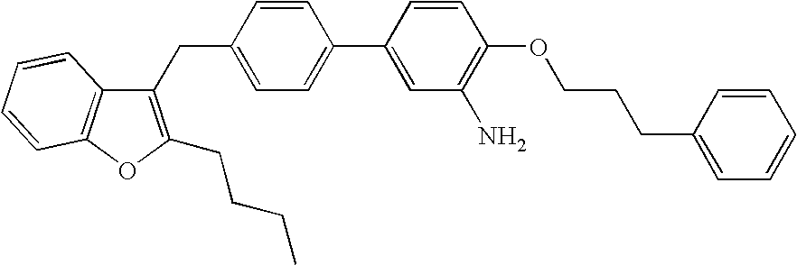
C1(CC2=CC=C(C3=CC(N)=C(OCCCC4=CC=CC=C4)C=C3)C=C2)=C(CCCC)OC2=C1C=CC=C2
